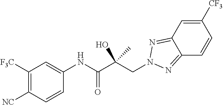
C1([F3C])=C([NC])C=CC(NC(C(CN2N=C3C(=N2)C=C([CF3])C=C3)(C)O)=O)=C1
